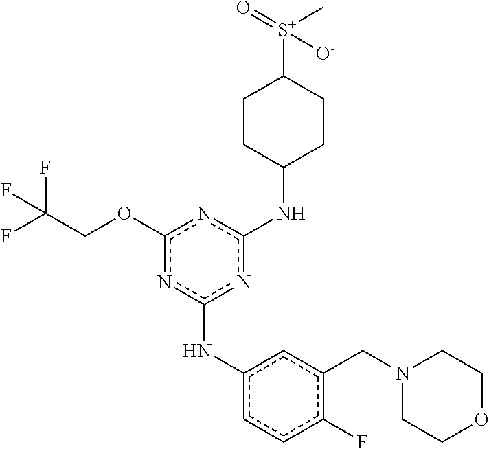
N(c1nc(Nc2cc(CN3CCOCC3)c(F)cc2)nc(OCC(F)(F)F)n1)C1CCC([S+](=O)(C)[O-])CC1
